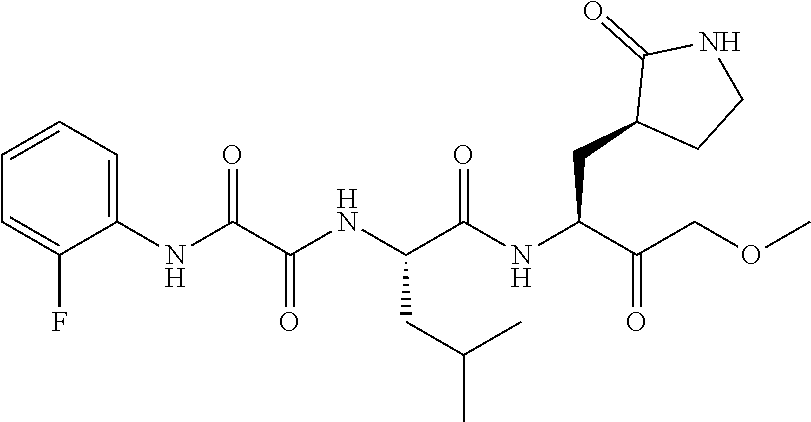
C1(F)=CC=CC=C1NC(C(NC(C(NC(C(COC)=O)CC1CCNC1=O)=O)CC(C)C)=O)=O
